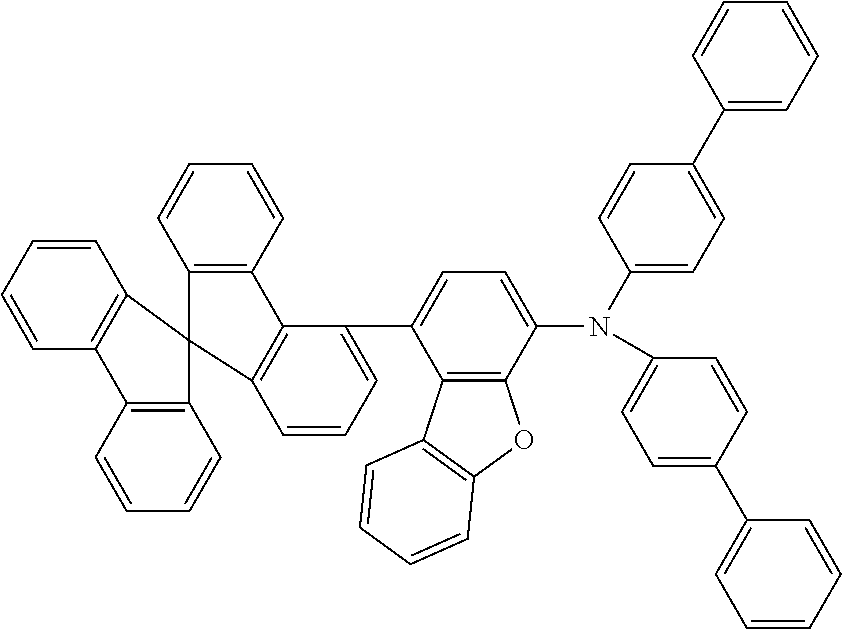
C1(C2=CC=C(N(C3=CC=C(C4=CC=CC5=C4C4=C(C=CC=C4)C54C5=C(C=CC=C5)C5=C4C=CC=C5)C4=C3OC3=C4C=CC=C3)C3=CC=C(C4=CC=CC=C4)C=C3)C=C2)=CC=CC=C1
